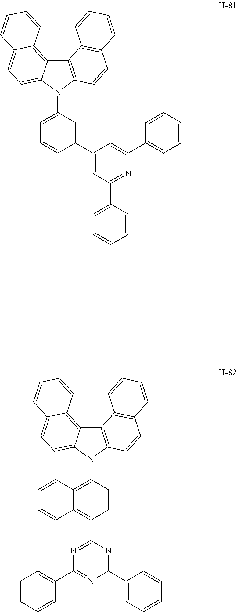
C12=C(N(C3=CC=CC(C4=CC(C5=CC=CC=C5)=NC(C5=CC=CC=C5)=C4)=C3)C3=CC=C4C(=C13)C=CC=C4)C=CC1=C2C=CC=C1.C12=C(N(C3=C4C(=C(C5=NC(C6=CC=CC=C6)=NC(C6=CC=CC=C6)=N5)C=C3)C=CC=C4)C3=CC=C4C(=C13)C=CC=C4)C=CC1=C2C=CC=C1
